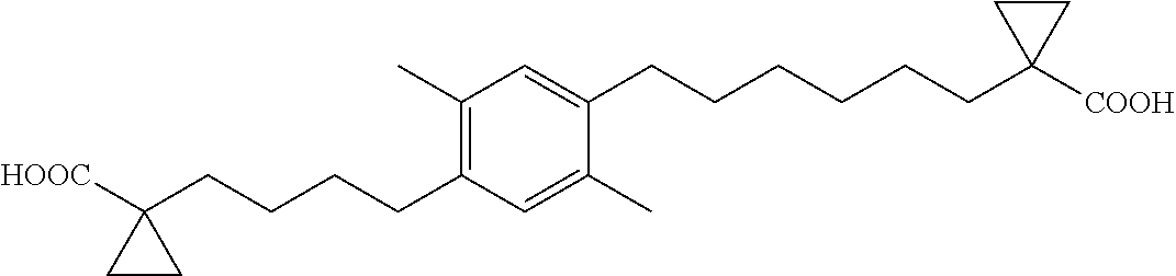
C1(C)=C(CCCCC2([HOOC])CC2)C=C(C)C(CCCCCCC2([COOH])CC2)=C1
